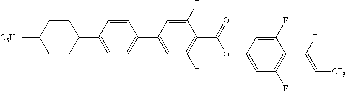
C1CC(C2=CC=C(C3=CC(F)=C(C(OC4=CC(F)=C(C(F)=C[CF3])C(F)=C4)=O)C(F)=C3)C=C2)CCC1[C5H11]
